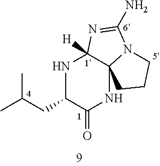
C1(=O)NC23C([H])(NC1CC(C)C)N=C(N)N2CCC3
